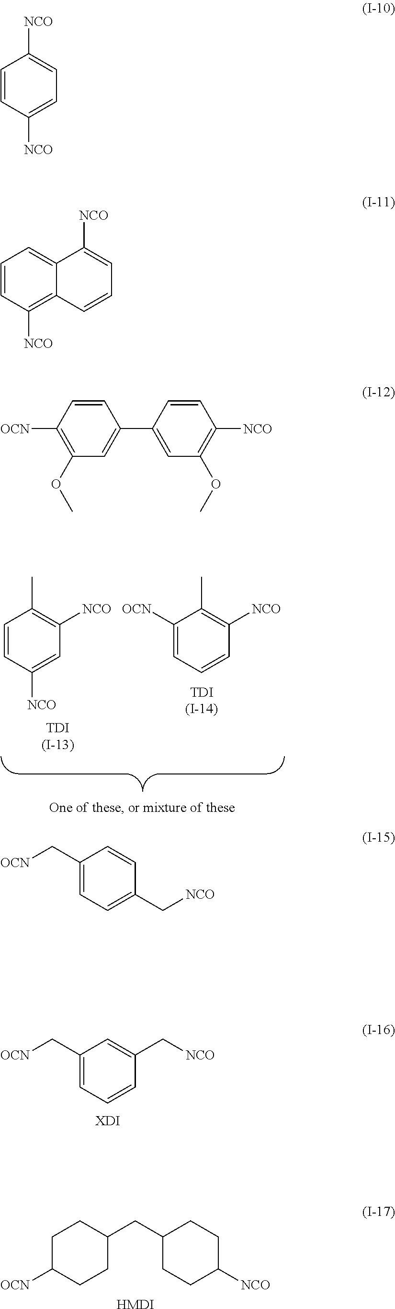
C1=CC([NCO])=CC([NCO])=C1C.C1([OCN])=CC=CC([NCO])=C1C.C1(C[OCN])=CC=C(C[NCO])C=C1.C1(CC2CCC([NCO])CC2)CCC([OCN])CC1.[HMDI].C1(C[OCN])=CC=CC(C[NCO])=C1.[XDI].C1=CC([NCO])=CC=C1[NCO].C1=CC([NCO])=C2C(=C1)C([NCO])=CC=C2.C1=CC([OCN])=C(OC)C=C1C1=CC(OC)=C([NCO])C=C1
